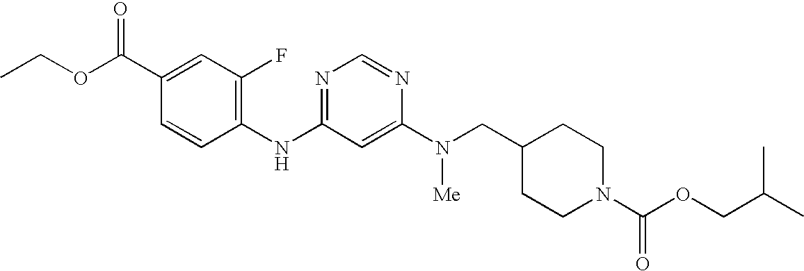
C1(C(OCC)=O)=CC(F)=C(NC2=NC=NC(N(CC3CCN(C(OCC(C)C)=O)CC3)[Me])=C2)C=C1
